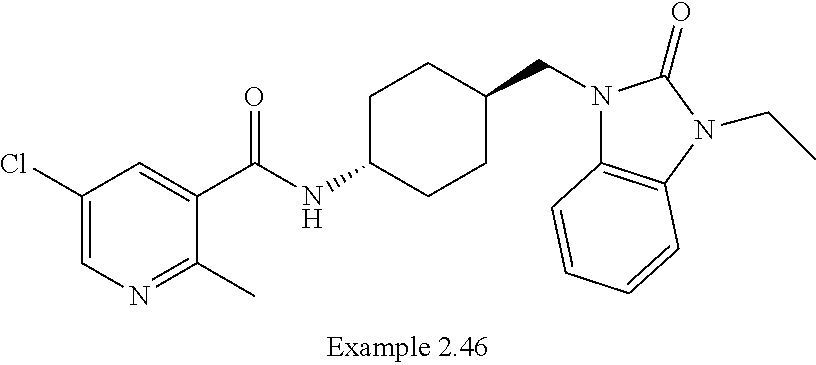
C1(Cl)=CN=C(C)C(C(NC2CCC(CN3C4=C(N(CC)C3=O)C=CC=C4)CC2)=O)=C1
